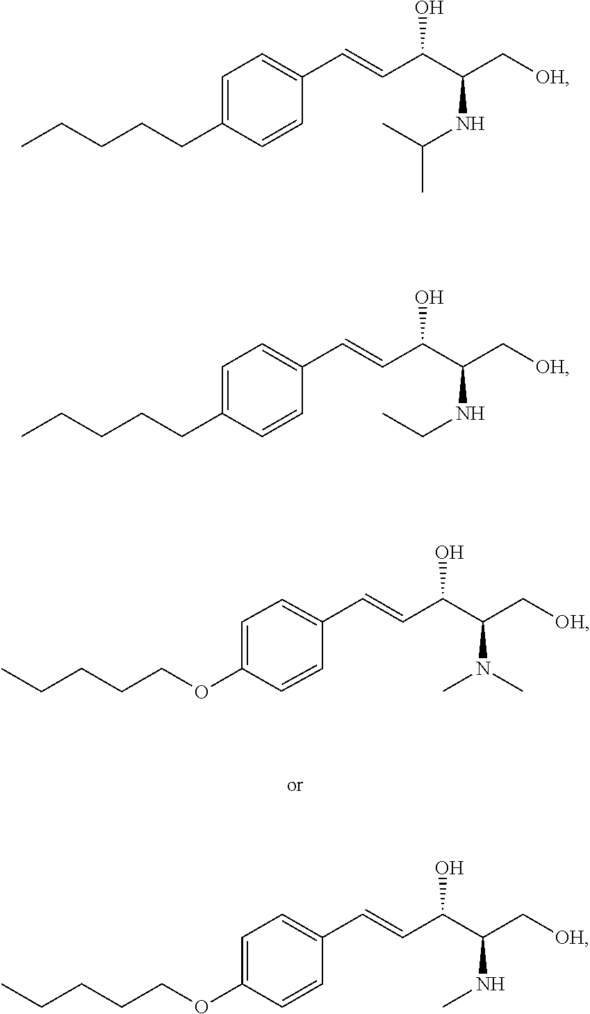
C(C1=CC=C(C=CC(C(NCC)C[OH])O)C=C1)CCCC.O(C1=CC=C(C=CC(C(C[OH])N(C)C)O)C=C1)CCCCC.C1=C(OCCCCC)C=CC(C=CC(C(C[OH])NC)O)=C1.C(C1=CC=C(C=CC(C(NC(C)C)C[OH])O)C=C1)CCCC
